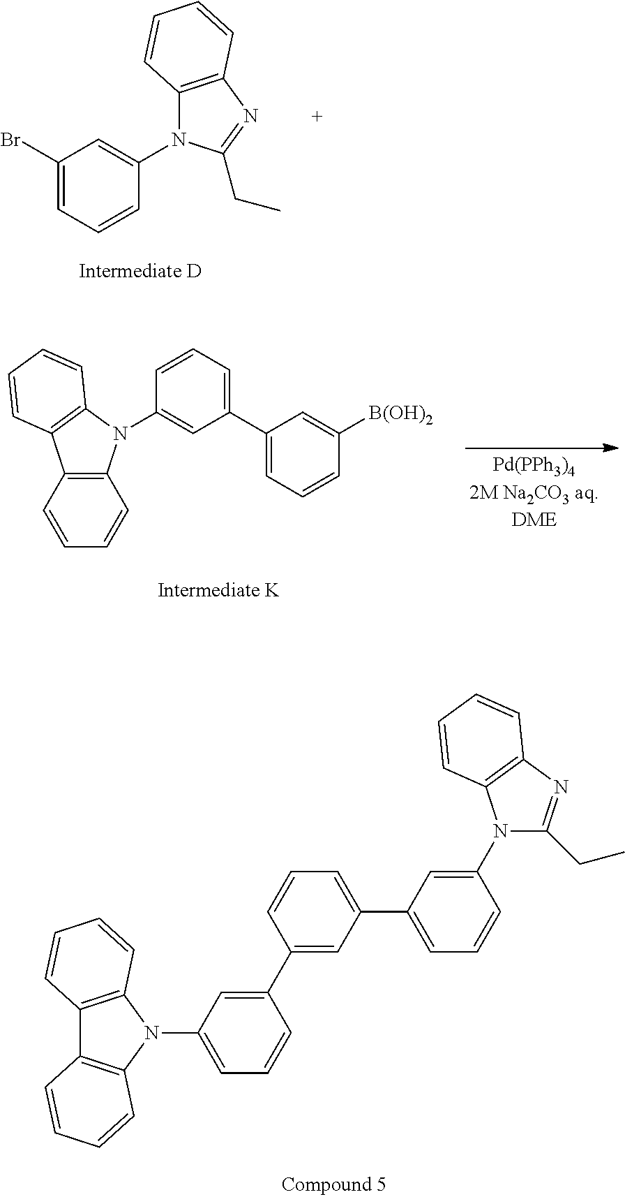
C1(Br)=CC=CC(N2C3=C(N=C2CC)C=CC=C3)=C1.C12=C(N(C3=CC(C4=CC=CC([B(OH)2])=C4)=CC=C3)C3=C1C=CC=C3)C=CC=C2.N1(C2=CC(C3=CC=CC(C4=CC(N5C6=C(C7=C5C=CC=C7)C=CC=C6)=CC=C4)=C3)=CC=C2)C(CC)=NC2=C1C=CC=C2
